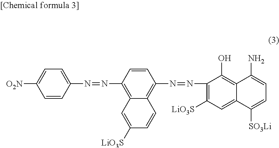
C1=CC(N=NC2=C3C(=C(N=NC4=C([LiO3S])C=C5C(=C4O)C(N)=CC=C5[SO3Li])C=C2)C=CC([LiO3S])=C3)=CC=C1[O2N]
